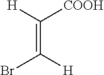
C(=C([H])Br)([H])[COOH]
